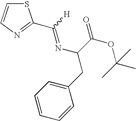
S1C=CN=C1C(=NC(CC1=CC=CC=C1)C(OC(C)(C)C)=O)[H]
